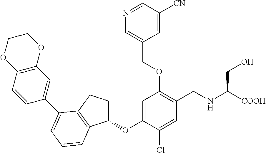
C1=C(OC2CCC3=C2C=CC=C3C2=CC3=C(C=C2)OCCO3)C(Cl)=CC(CNC([COOH])CO)=C1OCC1=CN=CC([CN])=C1
